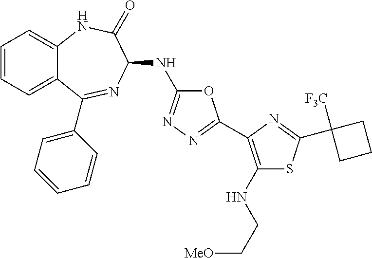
C1=CC=C2C(=C1)NC(=O)C(NC1=NN=C(C3=C(NCC[MeO])SC(C4([F3C])CCC4)=N3)O1)N=C2C1=CC=CC=C1
